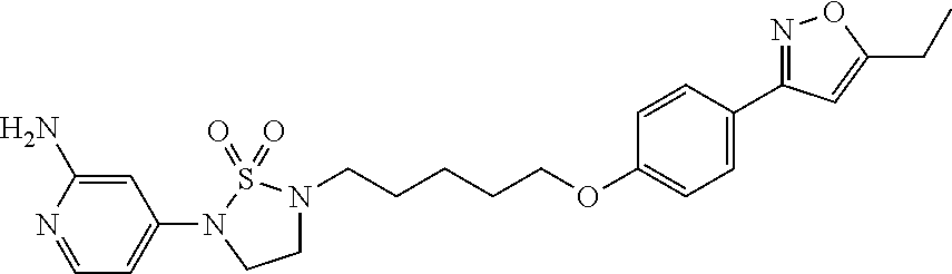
C1=C(N)N=CC=C1N1CCN(CCCCCOC2=CC=C(C3=NOC(CC)=C3)C=C2)S1(=O)=O
